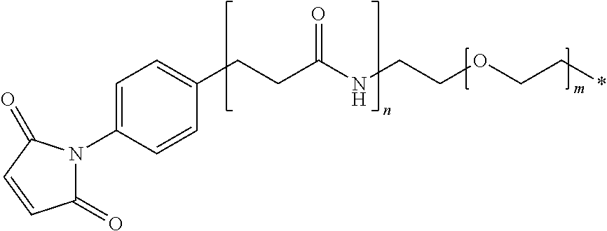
C1(=O)C=CC(=O)N1C1=CC=C(CCC(NCCOCC*)=O)C=C1
